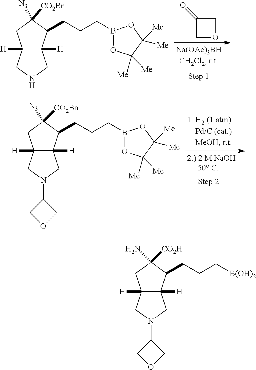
C1(=O)COC1.C12([H])C([H])(C(CCCB3OC([Me])([Me])C([Me])([Me])O3)C([CO2Bn])([N3])C1)CNC2.C12([H])C([H])(C(CCCB3OC([Me])([Me])C([Me])([Me])O3)C([N3])([CO2Bn])C1)CN(C1COC1)C2.C12([H])C([H])(C(CCC[B(OH)2])C([CO2H])(N)C1)CN(C1COC1)C2
